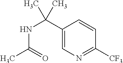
C1(C(NC(C)=O)(C)C)=CN=C([CF3])C=C1
